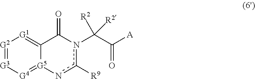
[G2]1=[G3][G4]=[G5]2C(=[G1]1)C(=O)n(C(C(=O)[A])([R2])[R2])c([R9])n2
